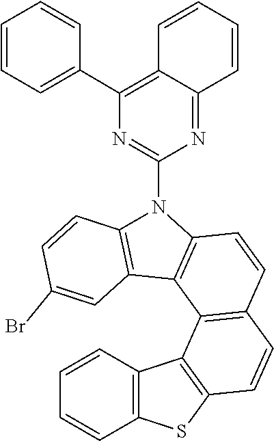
C1=CC2=C(C=C1)SC1=C2C2=C(C=CC3=C2C2=C(C=CC(Br)=C2)N3C2=NC(C3=CC=CC=C3)=C3C(=N2)C=CC=C3)C=C1
